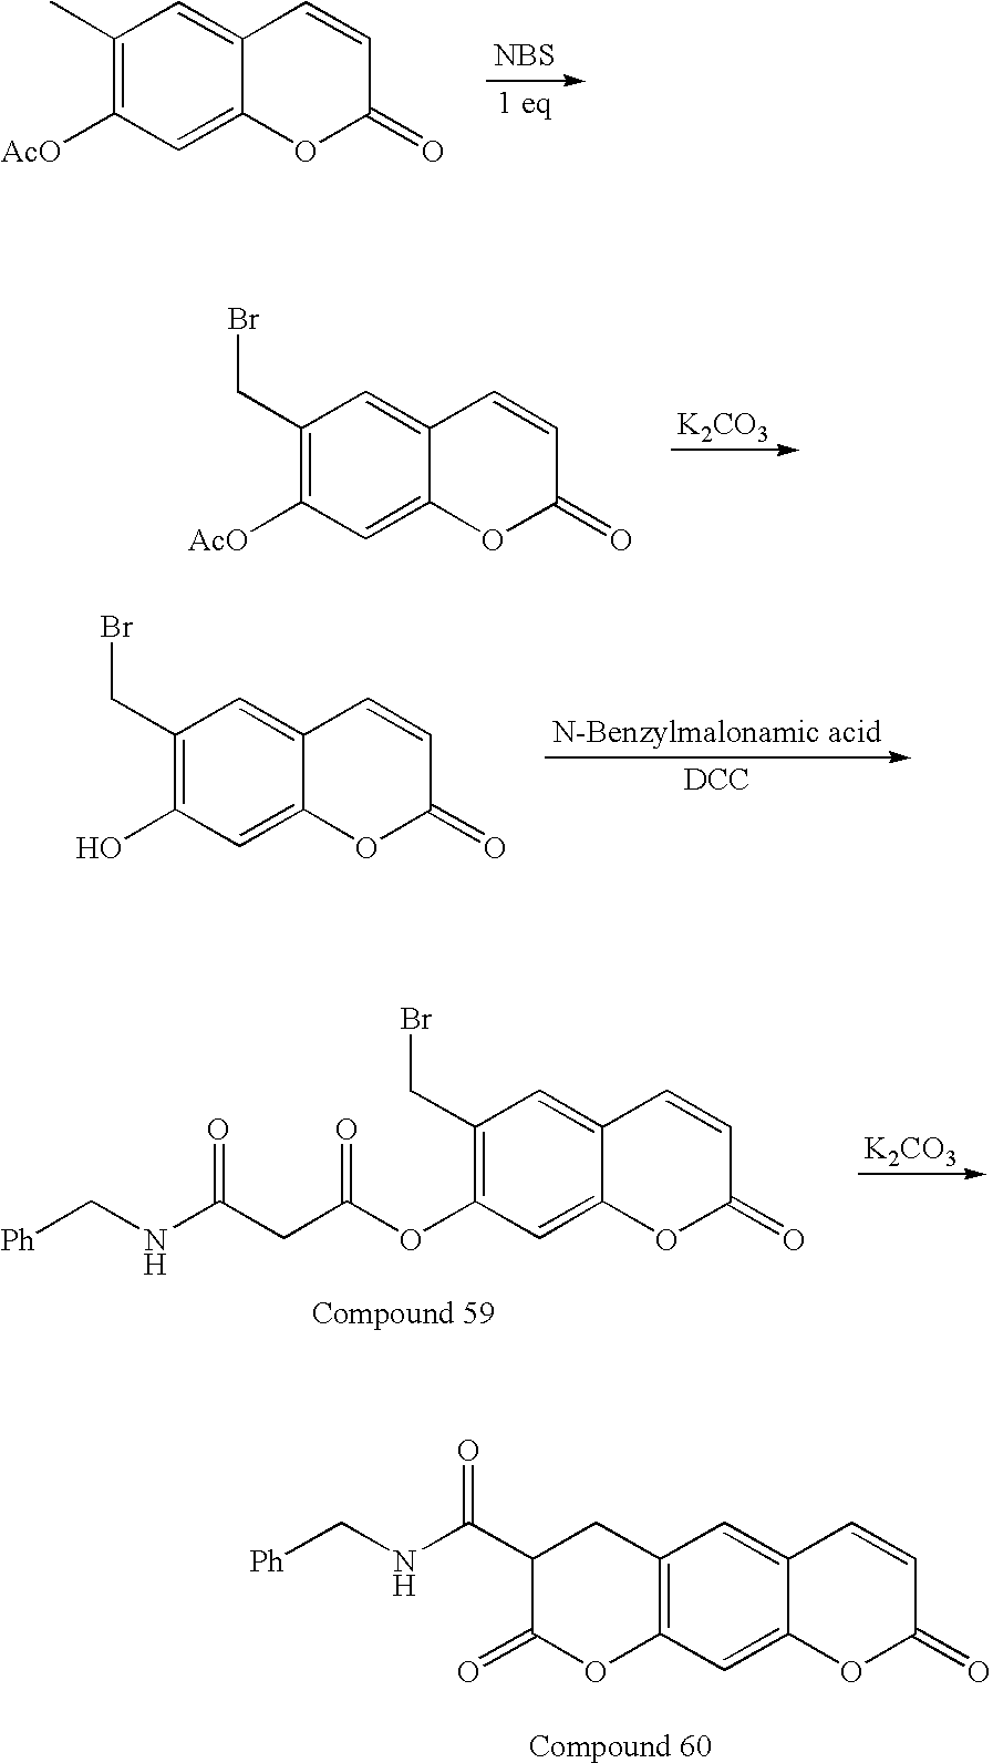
[NBS].C1(C)=C([AcO])C=C2C(=C1)C=CC(=O)O2.[K2CO3].C1(CBr)=C([AcO])C=C2C(=C1)C=CC(=O)O2.[N-Benzylmalonamic acid].[DCC].C1(CBr)=C(O)C=C2C(=C1)C=CC(=O)O2.[K2CO3].C1(CBr)=C(OC(CC(NC[Ph])=O)=O)C=C2C(=C1)C=CC(=O)O2.C12=C(C=C3C(=C1)C=CC(=O)O3)OC(=O)C(C(NC[Ph])=O)C2
